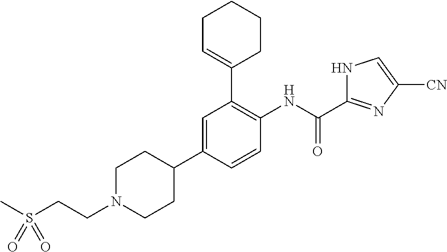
CS(CCN1CCC(C2=CC(C3=CCCCC3)=C(NC(=O)C3=NC([CN])=CN3)C=C2)CC1)(=O)=O
